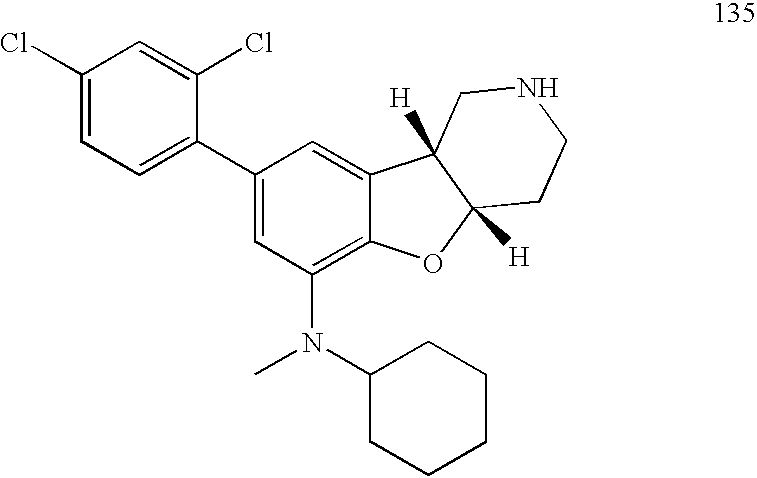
C1(Cl)=CC=C(C2=CC(N(C3CCCCC3)C)=C3C(=C2)C2([H])C([H])(O3)CCNC2)C(Cl)=C1
